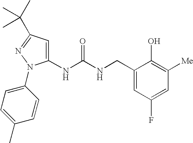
C1(NC(NCC2=CC(F)=CC([Me])=C2O)=O)=CC(C(C)(C)C)=NN1C1=CC=C(C)C=C1
